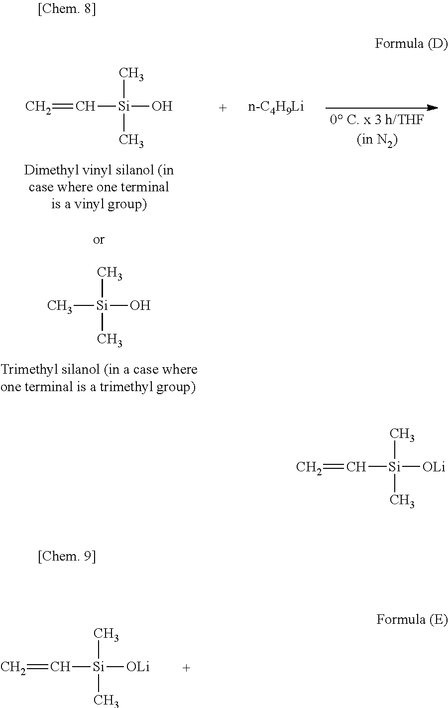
C[Si](C)(C)O.C([Si](C)(C)O)=C.[n-C4H9Li].C([Si](C)(C)[OLi])=C.C([Si](C)(C)[OLi])=C
